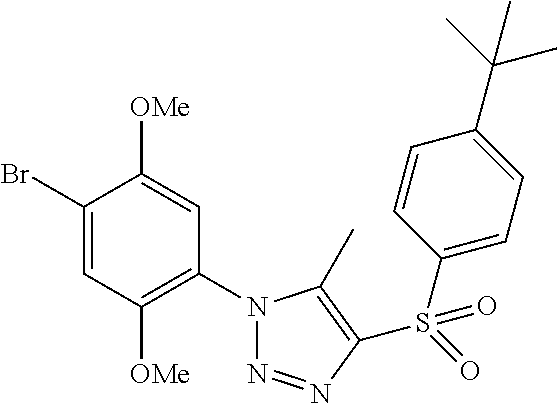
C1(Br)=CC([OMe])=C(N2N=NC(S(=O)(C3=CC=C(C(C)(C)C)C=C3)=O)=C2C)C=C1[OMe]
